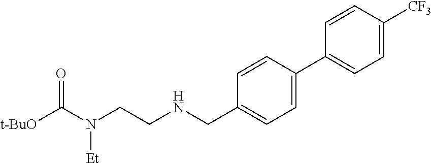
C1=CC(C2=CC=C([CF3])C=C2)=CC=C1CNCCN(C(=O)[t-BuO])[Et]
